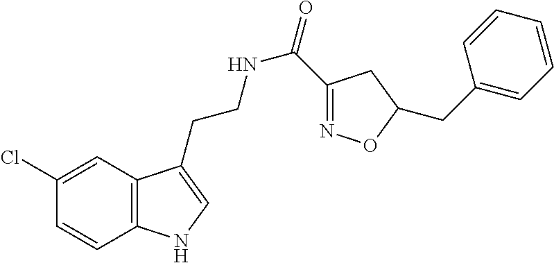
C12=C(C=C(Cl)C=C1)C(CCNC(=O)C1=NOC(CC3=CC=CC=C3)C1)=CN2
